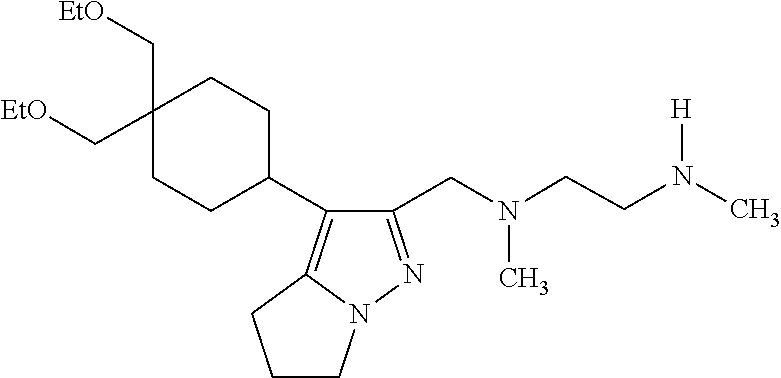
[H]N(C)CCN(C)CC1=NN2C(=C1C1CCC(C[EtO])(C[EtO])CC1)CCC2
